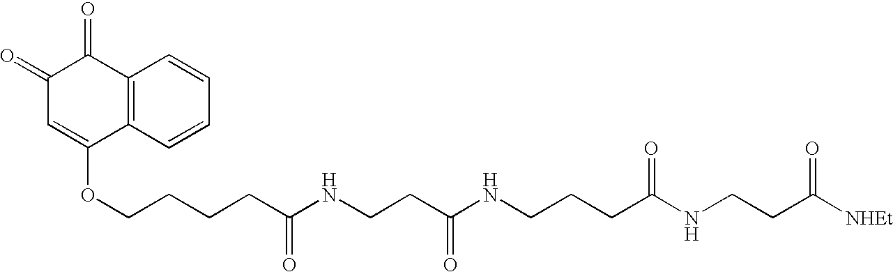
C1(=O)C=C(OCCCCC(NCCC(NCCCC(NCCC([NHEt])=O)=O)=O)=O)C2=C(C1=O)C=CC=C2
